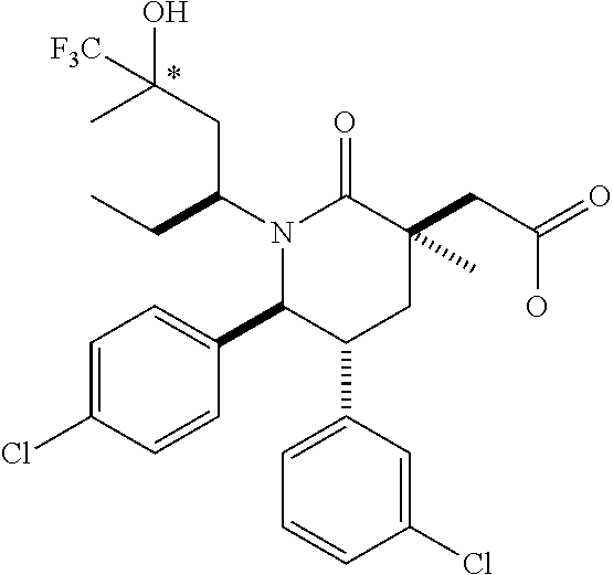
N1(C(CC)CC(O)(C)[F3C])C(C2=CC=C(Cl)C=C2)C(C2=CC=CC(Cl)=C2)CC(CC(=O)O)(C)C1=O
